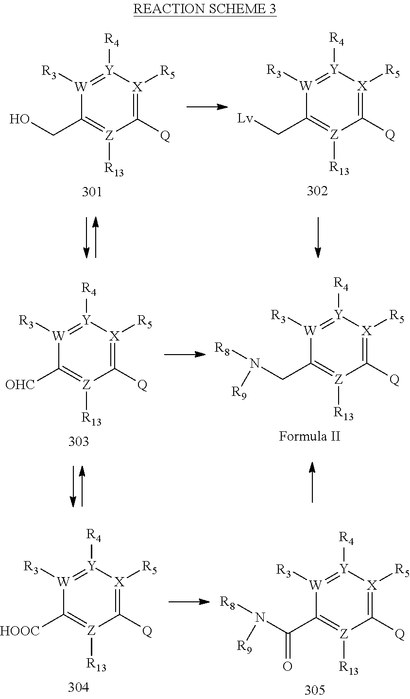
C1([Q])=[X]([R5])[Y]([R4])=[W]([R3])C(CO)=[Z]1[R13].C1([Q])=[X]([R5])[Y]([R4])=[W]([R3])C(C[Lv])=[Z]1[R13].C1([Q])=[X]([R5])[Y]([R4])=[W]([R3])C([OHC])=[Z]1[R13].C1([Q])=[X]([R5])[Y]([R4])=[W]([R3])C(CN([R8])[R9])=[Z]1[R13].C1([Q])=[X]([R5])[Y]([R4])=[W]([R3])C([HOOC])=[Z]1[R13].C1([Q])=[X]([R5])[Y]([R4])=[W]([R3])C(C(N([R8])[R9])=O)=[Z]1[R13]
